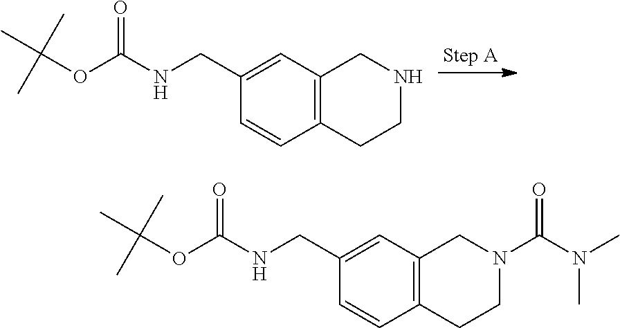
C12=C(C=C(CNC(OC(C)(C)C)=O)C=C1)CNCC2.C12=C(C=C(CNC(OC(C)(C)C)=O)C=C1)CN(C(N(C)C)=O)CC2
